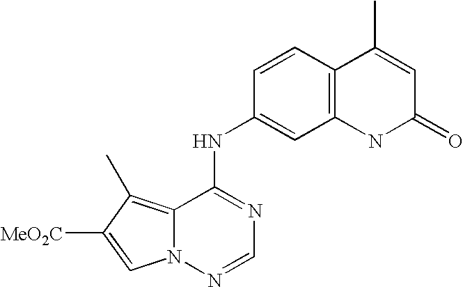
C12=C(C)C([MeO2C])=CN1N=CN=C2NC1=CC2=C(C=C1)C(C)=CC(=O)N2
